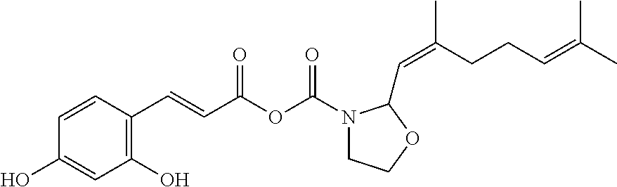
C1=CC(C=CC(OC(=O)N2CCOC2C=C(CCC=C(C)C)C)=O)=C(O)C=C1O
